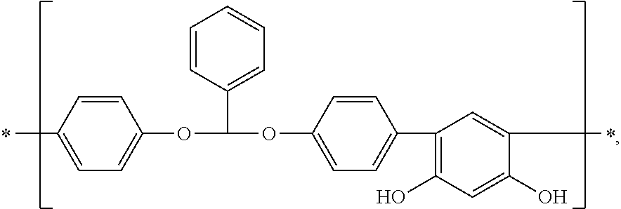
CC1=CC=C(OC(OC2=CC=C(C3=C(O)C=C(O)C(C)=C3)C=C2)C2=CC=CC=C2)C=C1
